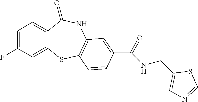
C1=C(F)C=C2C(=C1)C(=O)NC1=C(S2)C=CC(C(=O)NCC2=CN=CS2)=C1
